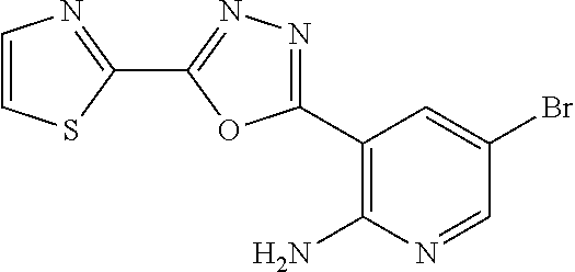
C1(C2=NN=C(C3=NC=CS3)O2)=C(N)N=CC(Br)=C1
